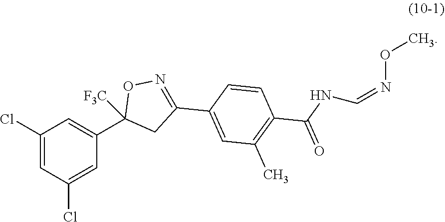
C1(Cl)=CC(Cl)=CC(C2([F3C])CC(C3=CC(C)=C(C(NC=NOC)=O)C=C3)=NO2)=C1
